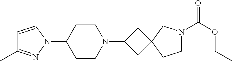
C1=CN(C2CCN(C3CC4(C3)CCN(C(OCC)=O)C4)CC2)N=C1C
